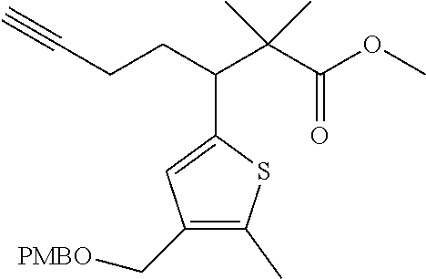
C(CCC(C(C(OC)=O)(C)C)C1=CC(C[PMBO])=C(C)S1)#C
